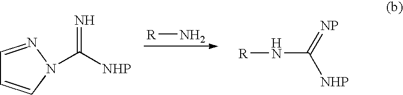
[R]N.C1=NN(C(=N)[NHP])C=C1.[R]NC(=[NP])[NHP]
